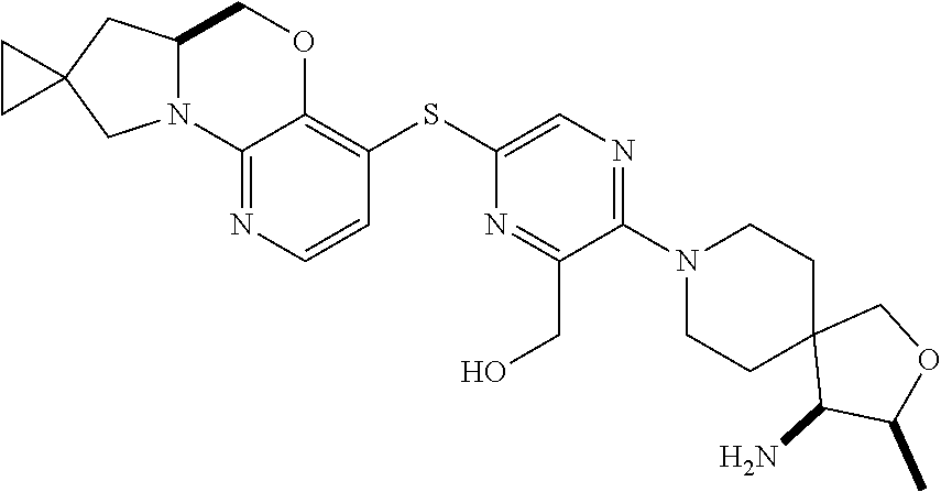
C12(C(N)C(C)OC1)CCN(C1=NC=C(SC3=C4OCC5CC6(CN5C4=NC=C3)CC6)N=C1CO)CC2
